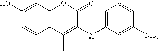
C1=CC2=C(C=C1O)OC(=O)C(NC1=CC=CC(N)=C1)=C2C
